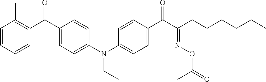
C1=CC=CC(C(C2=CC=C(N(C3=CC=C(C(C(CCCCCC)=NOC(=O)C)=O)C=C3)CC)C=C2)=O)=C1C
